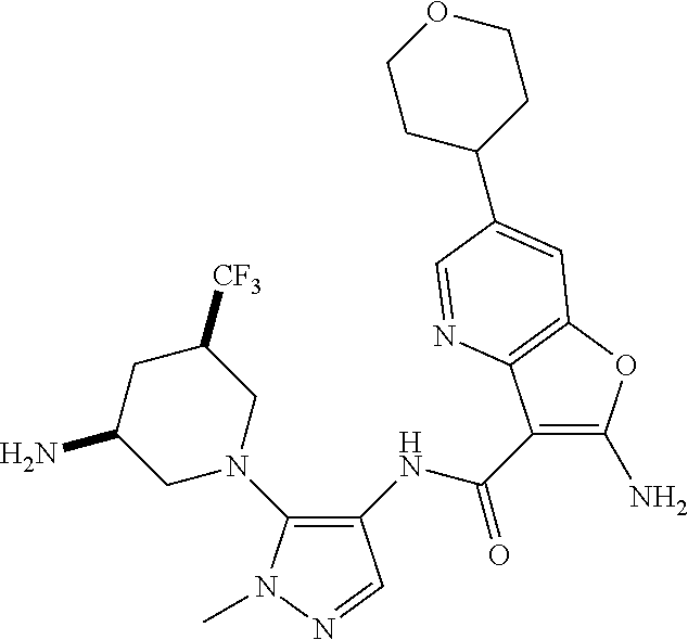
C1(N)=C(C(NC2=C(N3CC([CF3])CC(N)C3)N(C)N=C2)=O)C2=C(O1)C=C(C1CCOCC1)C=N2
